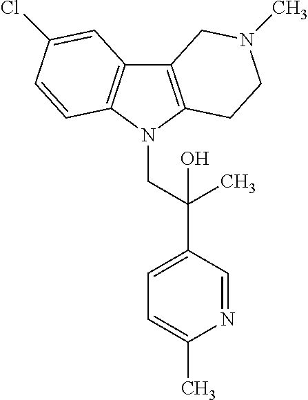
C12=C(N(CC(C3=CC=C(C)N=C3)(C)O)C3=C1C=C(Cl)C=C3)CCN(C)C2
